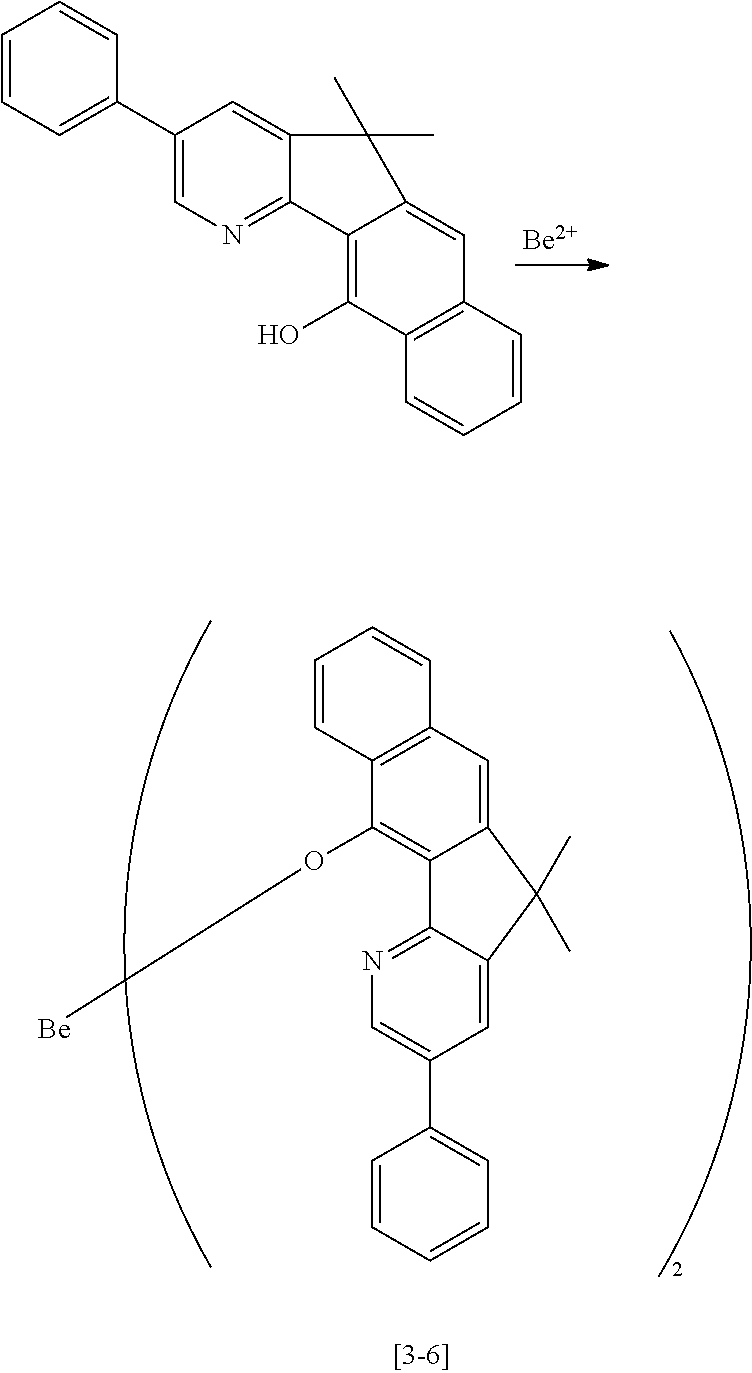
[Be].C1(C2=CC=CC=C2)=CN=C2C(=C1)C(C)(C)C1=CC3=C(C(O)=C21)C=CC=C3.C12=CC3=C(C(O[Be])=C1C1=NC=C(C4=CC=CC=C4)C=C1C2(C)C)C=CC=C3
